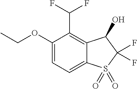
C(OC1=CC=C2C(=C1C(F)F)C(O)C(F)(F)S2(=O)=O)C
